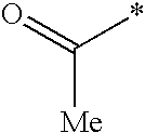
O=C(*)[Me]
